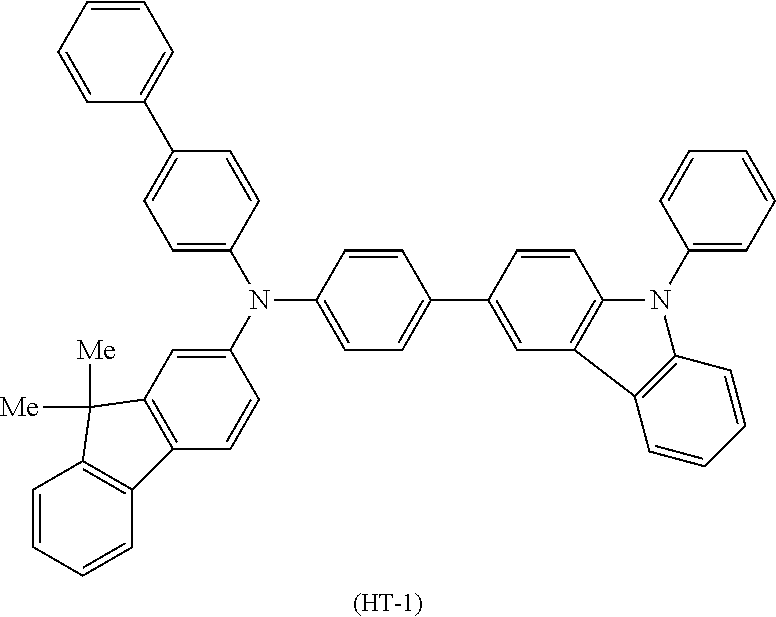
C1(C2=CC3=C(C=C2)N(C2=CC=CC=C2)C2=C3C=CC=C2)=CC=C(N(C2=CC3=C(C=C2)C2=C(C=CC=C2)C3([Me])[Me])C2=CC=C(C3=CC=CC=C3)C=C2)C=C1.[(HT-1)]
